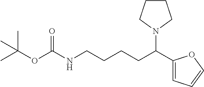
CC(C)(C)OC(NCCCCC(N1CCCC1)C1=CC=CO1)=O
